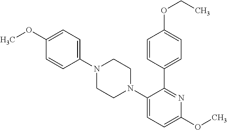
C1(N2CCN(C3=CC=C(OC)N=C3C3=CC=C(OCC)C=C3)CC2)=CC=C(OC)C=C1
